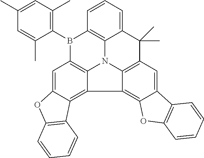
C1(C)=CC(C)=C(B2C3=C4N5C6=C2C=C2C(=C6C6=C7C(=CC(=C56)C(C)(C)C4=CC=C3)C3=C(O7)C=CC=C3)C3=C(O2)C=CC=C3)C(C)=C1
